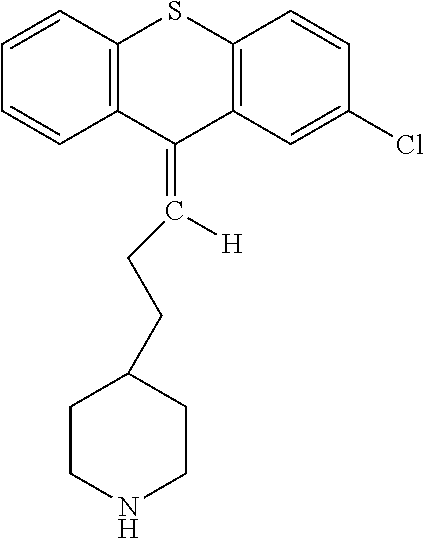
C1=CC2=C(C=C1)SC1=C(C2=C([H])CCC2CCNCC2)C=C(Cl)C=C1
